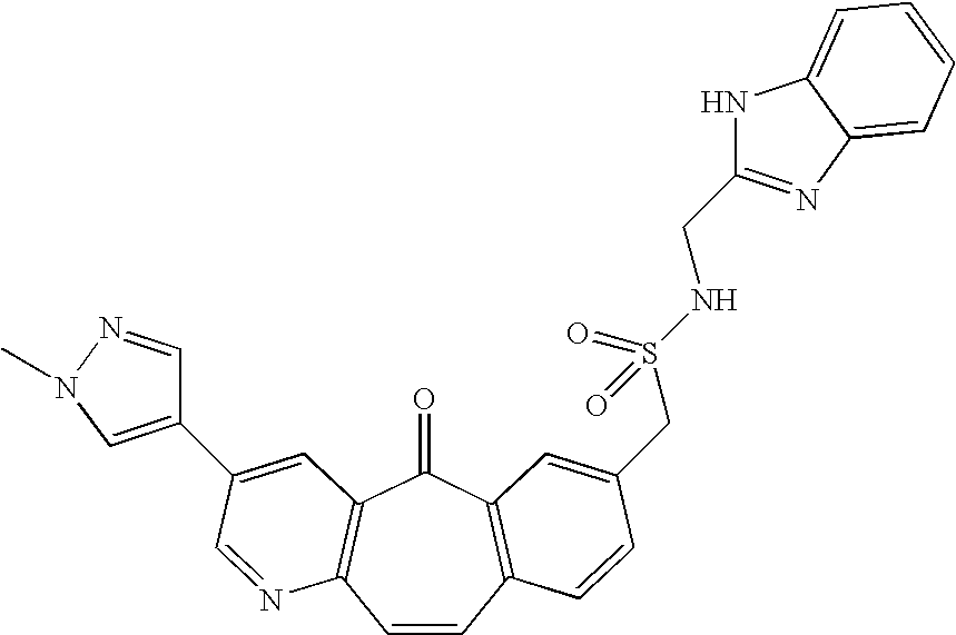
C1=CC2=C(C(=O)C3=C1N=CC(C1=CN(C)N=C1)=C3)C=C(CS(NCC1=NC3=CC=CC=C3N1)(=O)=O)C=C2
